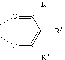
C(=C(C(=OC)[R1])[R3])(OC)[R2]
